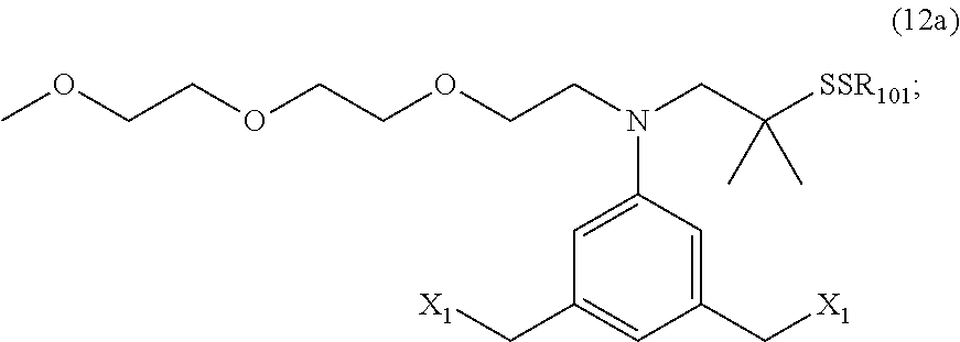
[X1]CC1=CC(N(CCOCCOCCOC)CC([SSR101])(C)C)=CC(C[X1])=C1
